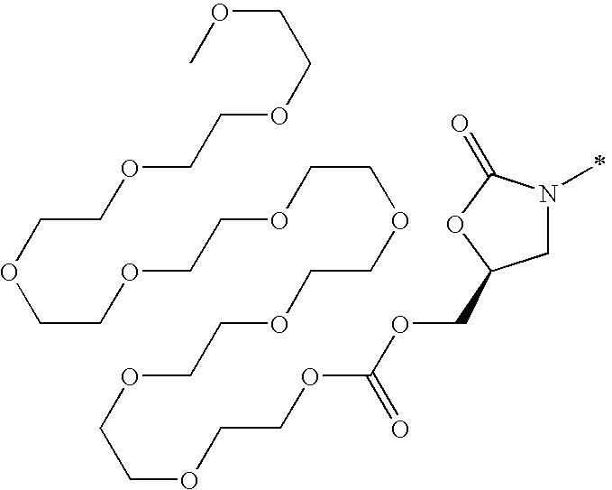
C1N(C)C(=O)OC1COC(OCCOCCOCCOCCOCCOCCOCCOCCOCCOCCOC)=O
